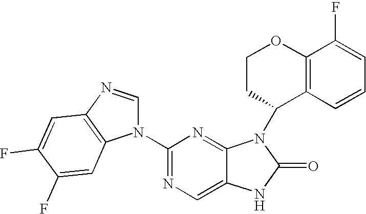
C1(N2C=NC3=C2C=C(F)C(F)=C3)=NC=C2C(=N1)N(C1CCOC3=C1C=CC=C3F)C(=O)N2
